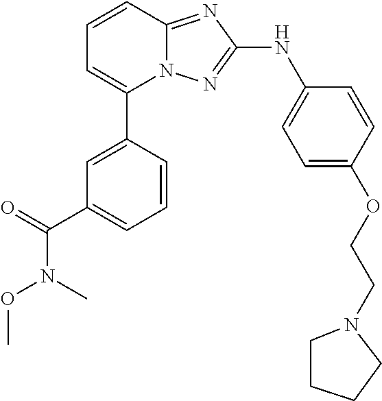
C1=CC2=NC(NC3=CC=C(OCCN4CCCC4)C=C3)=NN2C(C2=CC(C(=O)N(C)OC)=CC=C2)=C1
